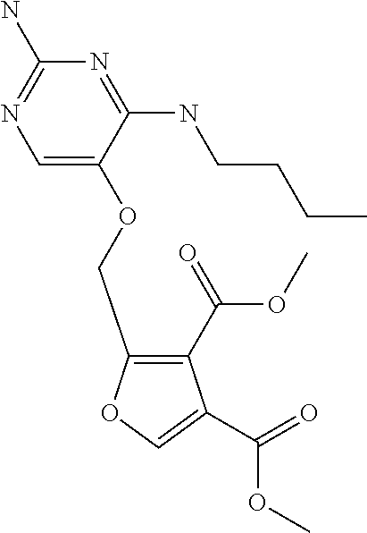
C1=C(OCC2=C(C(=O)OC)C(C(=O)OC)=CO2)C(NCCCC)=NC(N)=N1
